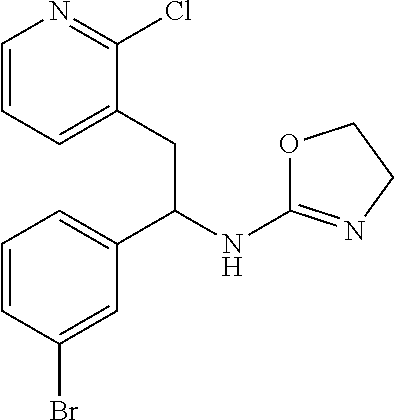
C1=CC=C(CC(NC2=NCCO2)C2=CC=CC(Br)=C2)C(Cl)=N1
